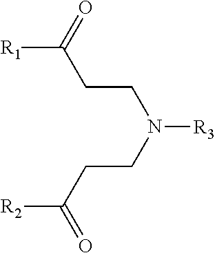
C(CN(CCC([R1])=O)[R3])C([R2])=O
